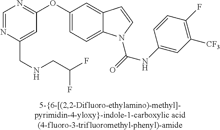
C(C1=CC(OC2=CC=C3C(=C2)C=CN3C(=O)NC2=CC([CF3])=C(F)C=C2)=NC=N1)NCC(F)F
